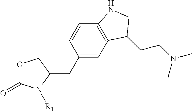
C1(CC2N([R1])C(=O)OC2)=CC2=C(C=C1)NCC2CCN(C)C
